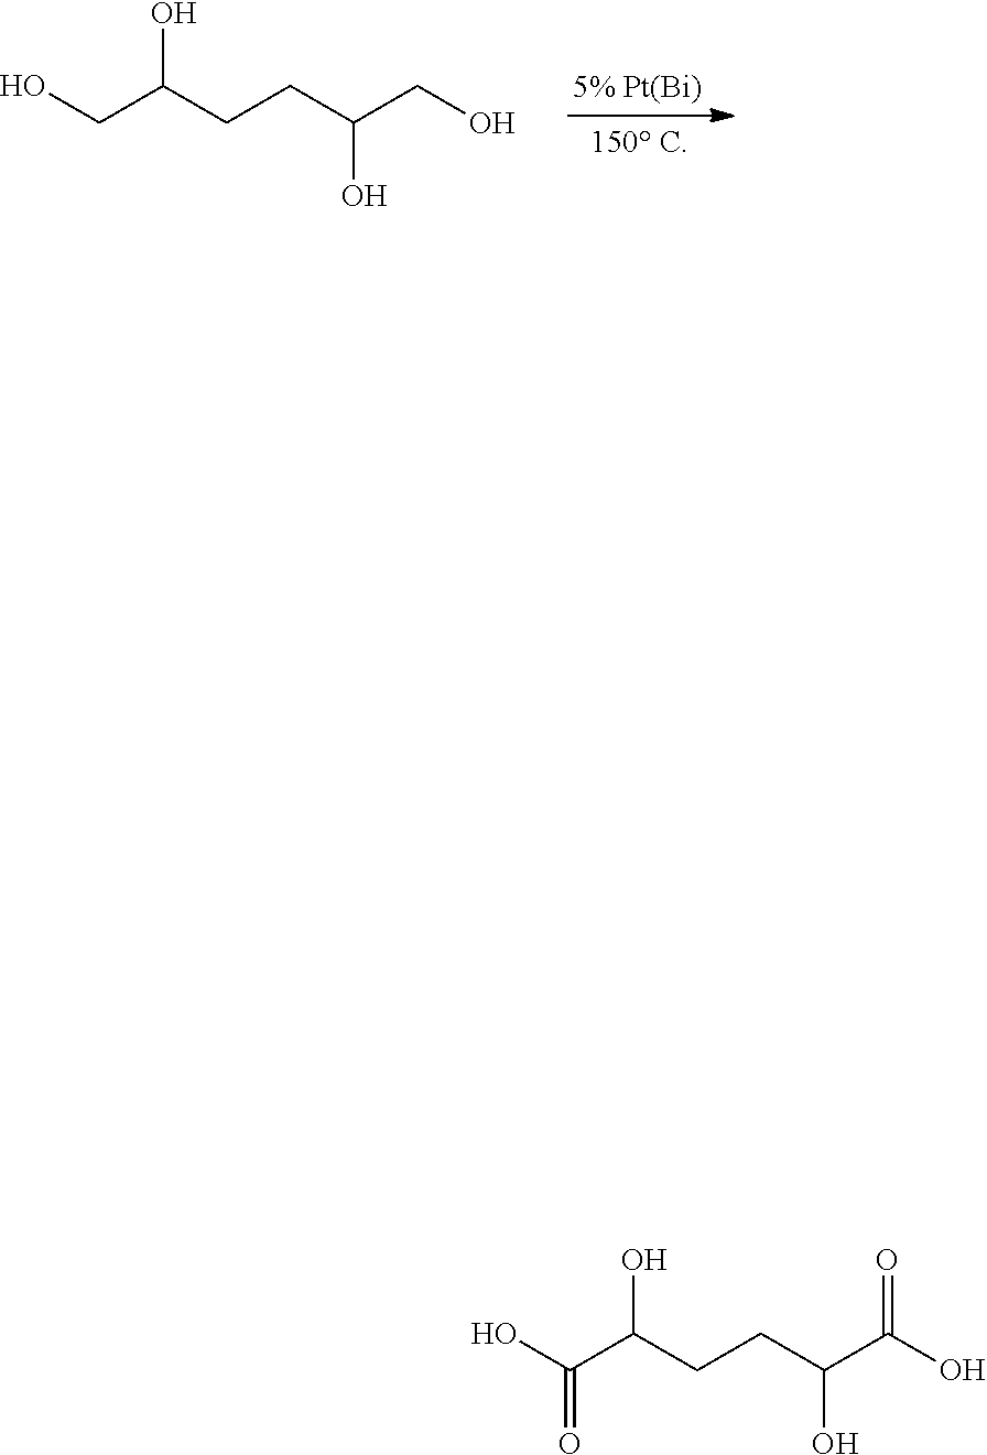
OCC(CCC(CO)O)O.OC(C(CCC(C(O)=O)O)O)=O
